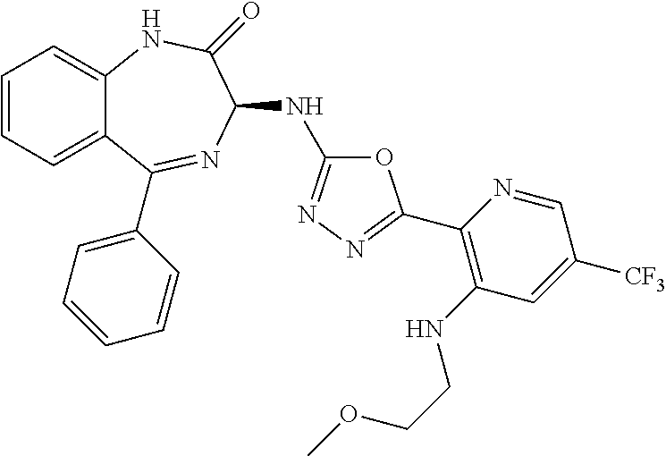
C1=CC=C2C(=C1)NC(=O)C(NC1=NN=C(C3=C(NCCOC)C=C([CF3])C=N3)O1)N=C2C1=CC=CC=C1
